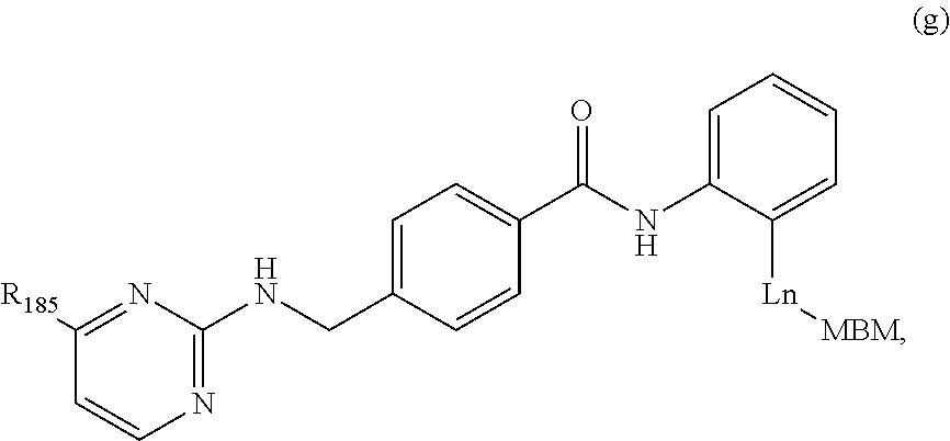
N1=C(NCC2=CC=C(C(NC3=CC=CC=C3[Ln][MBM])=O)C=C2)N=C([R185])C=C1
